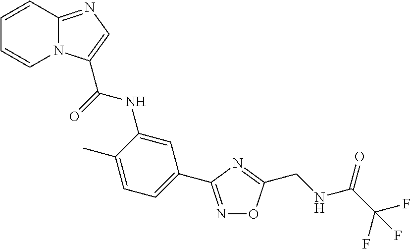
C1=CC2=NC=C(C(NC3=CC(C4=NOC(CNC(=O)C(F)(F)F)=N4)=CC=C3C)=O)N2C=C1
